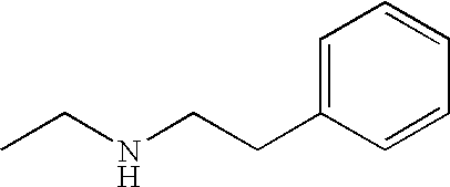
CCNCCC1=CC=CC=C1
